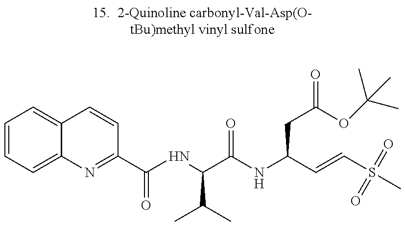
C1=CC=C2C(=C1)C=CC(C(=O)NC(C(NC(C=CS(C)(=O)=O)CC(=O)OC(C)(C)C)=O)C(C)C)=N2
